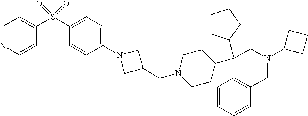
C1(C2(C3CCCC3)C3=C(C=CC=C3)CN(C3CCC3)C2)CCN(CC2CN(C3=CC=C(S(C4=CC=NC=C4)(=O)=O)C=C3)C2)CC1
